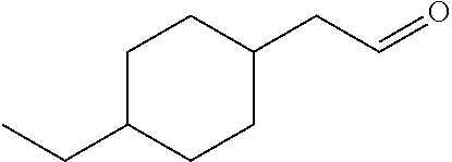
C1C(CC)CCC(CC=O)C1
